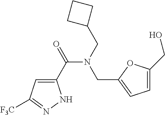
C1(C(=O)N(CC2CCC2)CC2=CC=C(CO)O2)=CC([F3C])=NN1
